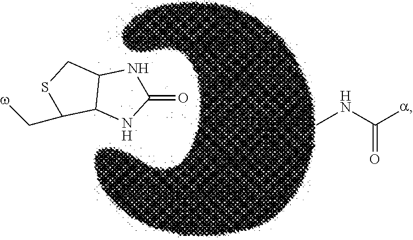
C(=O)(NC)[a].C1(=O)NC2C(N1)C(C[w])SC2
